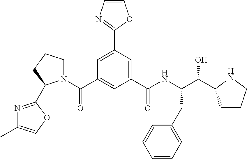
C1=C(C2=NC=CO2)C=C(C(NC(C(O)C2CCCN2)CC2=CC=CC=C2)=O)C=C1C(=O)N1CCCC1C1=NC(C)=CO1
